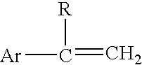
[Ar]C(=C)[R]
